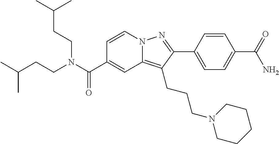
C1=CN2C(=C(CCCN3CCCCC3)C(C3=CC=C(C(=O)N)C=C3)=N2)C=C1C(N(CCC(C)C)CCC(C)C)=O
